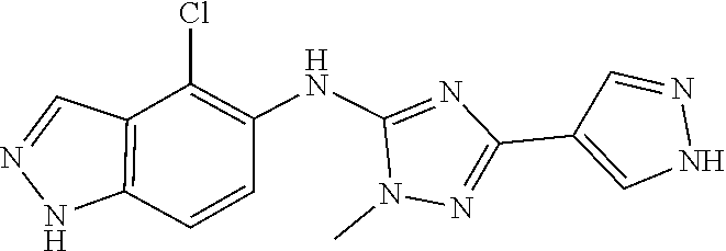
N1N=CC2=C1C=CC(NC1=NC(C3=CNN=C3)=NN1C)=C2Cl
